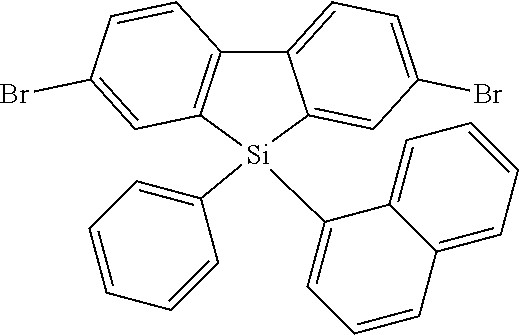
C12=C([Si](C3=CC=CC=C3)(C3=CC=CC4=CC=CC=C34)C3=CC(Br)=CC=C13)C=C(Br)C=C2
